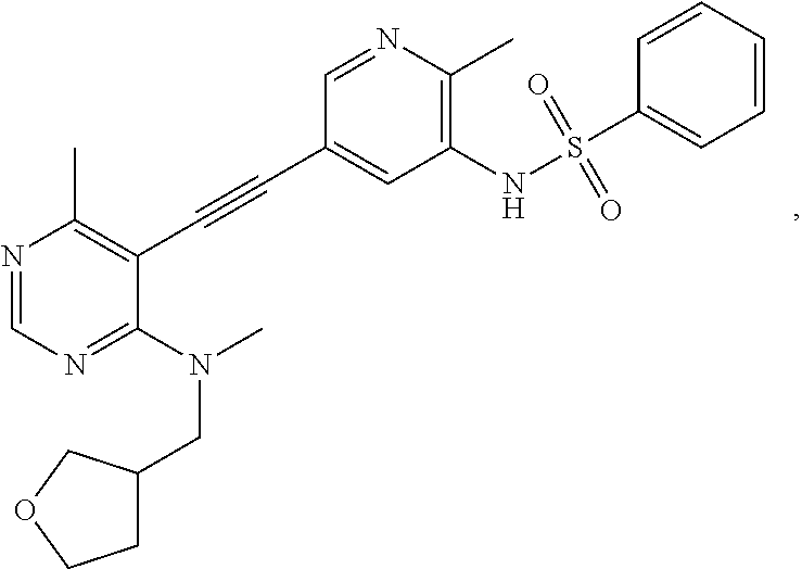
N1=CN=C(N(CC2CCOC2)C)C(C#CC2=CC(NS(C3=CC=CC=C3)(=O)=O)=C(C)N=C2)=C1C
